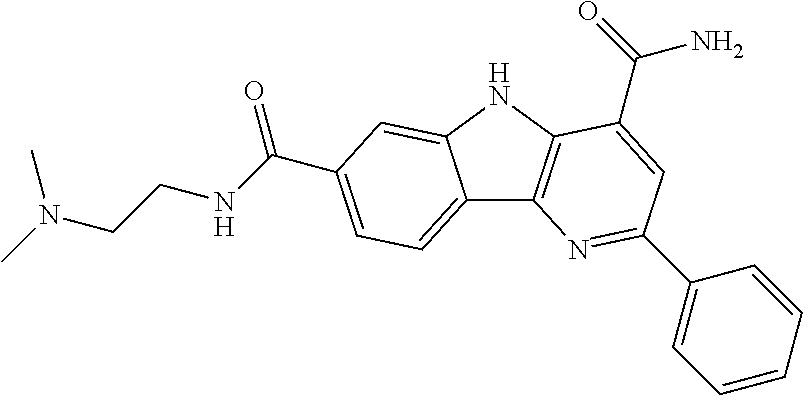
C12=CC=C(C(=O)NCCN(C)C)C=C1NC1=C2N=C(C2=CC=CC=C2)C=C1C(=O)N
